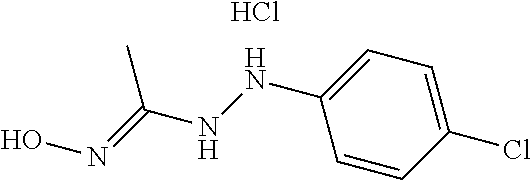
ON=C(NNC1=CC=C(Cl)C=C1)C.Cl
